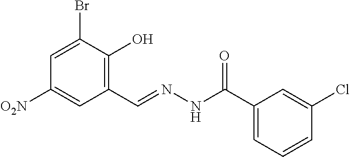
C1=C(Br)C(O)=C(C=NNC(C2=CC=CC(Cl)=C2)=O)C=C1[O2N]
